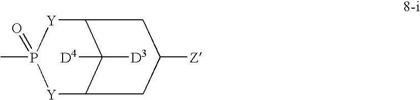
[Y]1C2C([D3])([D4])C([Y]P1(C)=O)CC([Z])C2
